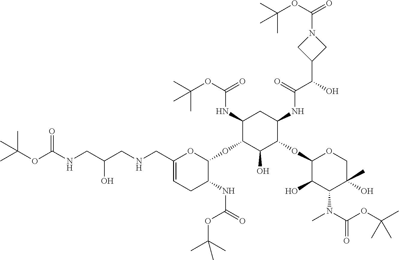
C1(NC(OC(C)(C)C)=O)C(OC2OC(CNCC(CNC(OC(C)(C)C)=O)O)=CCC2NC(=O)OC(C)(C)C)C(O)C(OC2C(O)C(N(C(OC(C)(C)C)=O)C)C(C)(O)CO2)C(NC(C(O)C2CN(C(OC(C)(C)C)=O)C2)=O)C1
